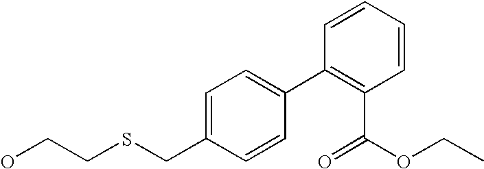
C1=C(CSCCO)C=CC(C2=C(C(=O)OCC)C=CC=C2)=C1
